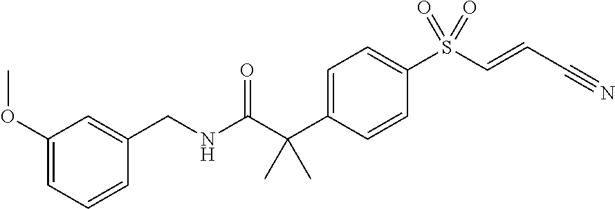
C1=C(CNC(C(C2=CC=C(S(C=CC#N)(=O)=O)C=C2)(C)C)=O)C=CC=C1OC
